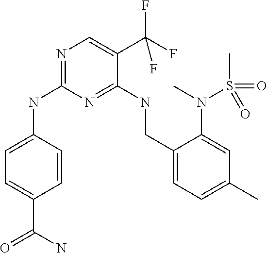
C1=C(NC2=NC=C(C(F)(F)F)C(NCC3=CC=C(C)C=C3N(S(C)(=O)=O)C)=N2)C=CC(C(=O)N)=C1
